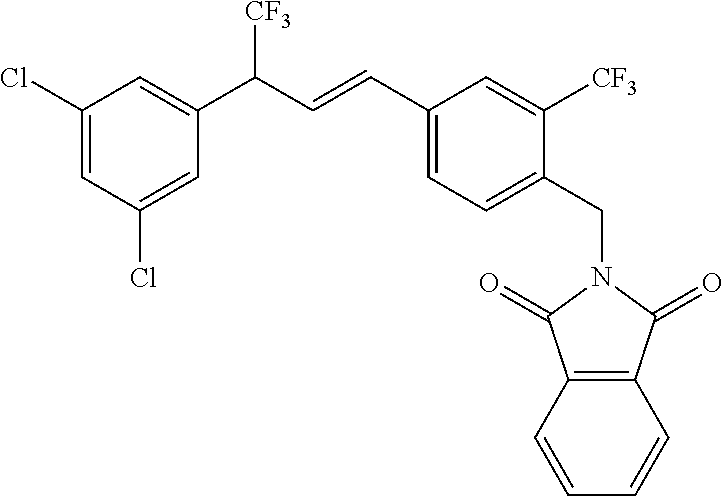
C12=C(C(=O)N(CC3=CC=C(C=CC(C4=CC(Cl)=CC(Cl)=C4)[CF3])C=C3[CF3])C1=O)C=CC=C2
